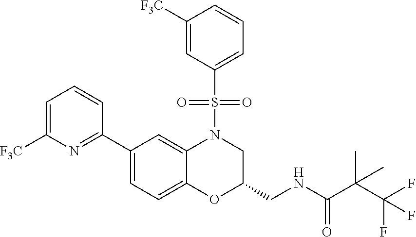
C1=C([F3C])N=C(C2=CC=C3C(=C2)N(S(C2=CC=CC([F3C])=C2)(=O)=O)CC(CNC(=O)C(C)(C)C(F)(F)F)O3)C=C1
